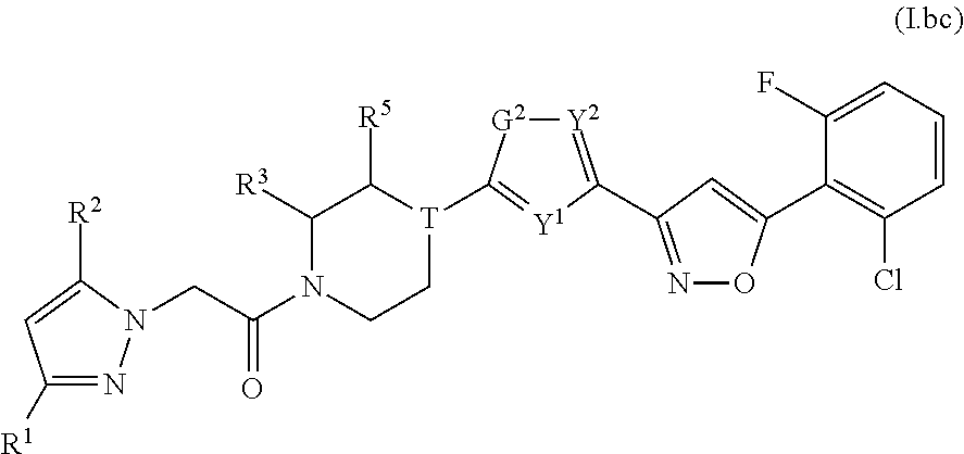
C1([R1])=NN(CC(N2CC[T](C3=[Y1]C(C4=NOC(C5=C(Cl)C=CC=C5F)=C4)=[Y2][G2]3)C([R5])C2[R3])=O)C([R2])=C1
